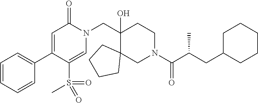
C1=CC=CC(C2=CC(=O)N(CC3(O)CCN(C(C(CC4CCCCC4)C)=O)CC34CCCC4)C=C2S(C)(=O)=O)=C1
